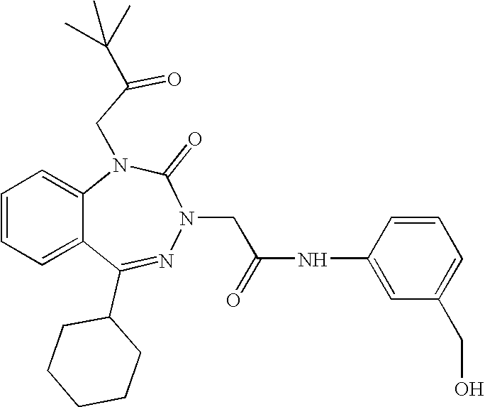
C1=CC=C2C(=C1)N(CC(=O)C(C)(C)C)C(=O)N(CC(NC1=CC(CO)=CC=C1)=O)N=C2C1CCCCC1
